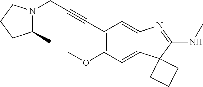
C(C1=C(OC)C=C2C(=C1)N=C(NC)C21CCC1)#CCN1C(C)CCC1
